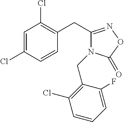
C1=C(Cl)C=CC(CC2=NOC(=O)N2CC2=C(Cl)C=CC=C2F)=C1Cl
